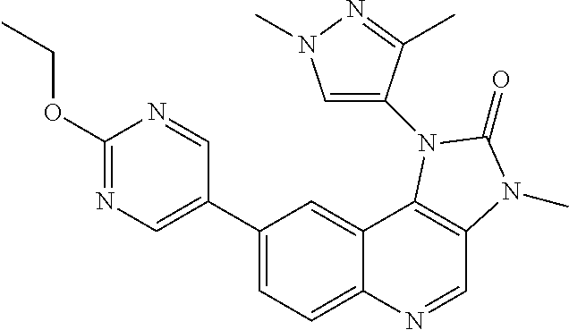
C1(C2=CN=C(OCC)N=C2)=CC=C2C(=C1)C1=C(C=N2)N(C)C(=O)N1C1=CN(C)N=C1C
